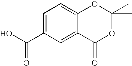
C1=C(C(=O)O)C=C2C(=C1)OC(C)(C)OC2=O
